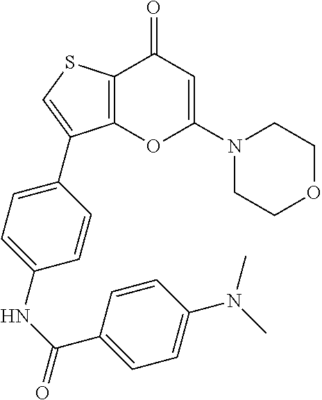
C12=C(SC=C1C1=CC=C(NC(=O)C3=CC=C(N(C)C)C=C3)C=C1)C(=O)C=C(N1CCOCC1)O2
